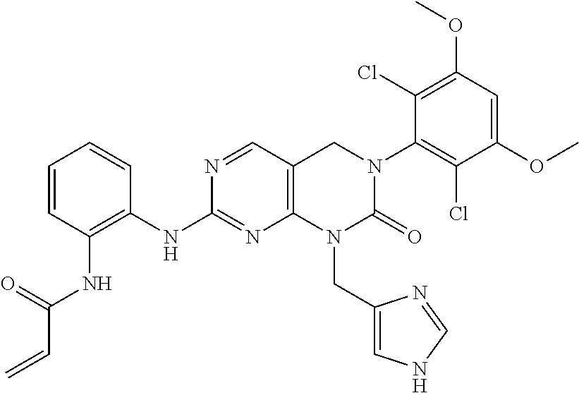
N(C1=NC2=C(C=N1)CN(C1=C(Cl)C(OC)=CC(OC)=C1Cl)C(=O)N2CC1=CNC=N1)C1=C(NC(C=C)=O)C=CC=C1
